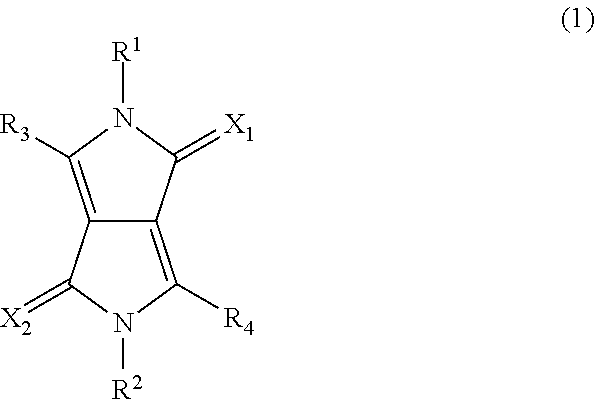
C12=C([R3])N([R1])C(=[X1])C1=C([R4])N([R2])C2=[X2]
